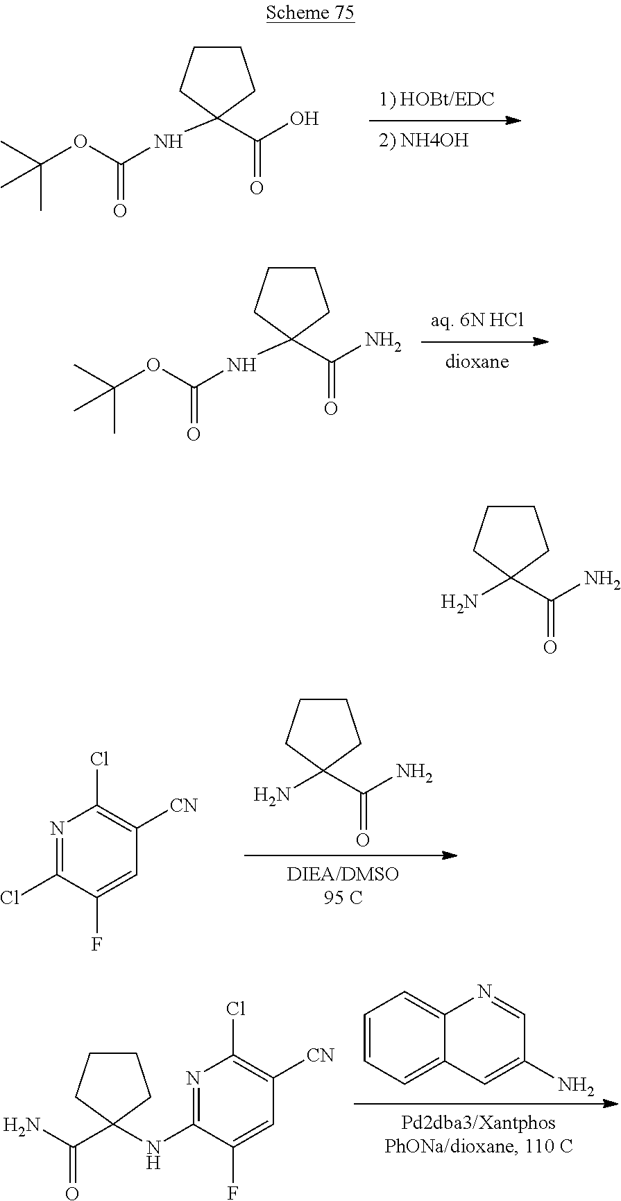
CC(OC(NC1(C(O)=O)CCCC1)=O)(C)C.CC(OC(NC1(C(N)=O)CCCC1)=O)(C)C.N1=C(Cl)C(F)=CC([CN])=C1Cl.NC1(C(N)=O)CCCC1.C(C1(NC2=NC(Cl)=C([CN])C=C2F)CCCC1)(N)=O.C1=CC=C2C(=C1)N=CC(N)=C2.NC1(C(N)=O)CCCC1
